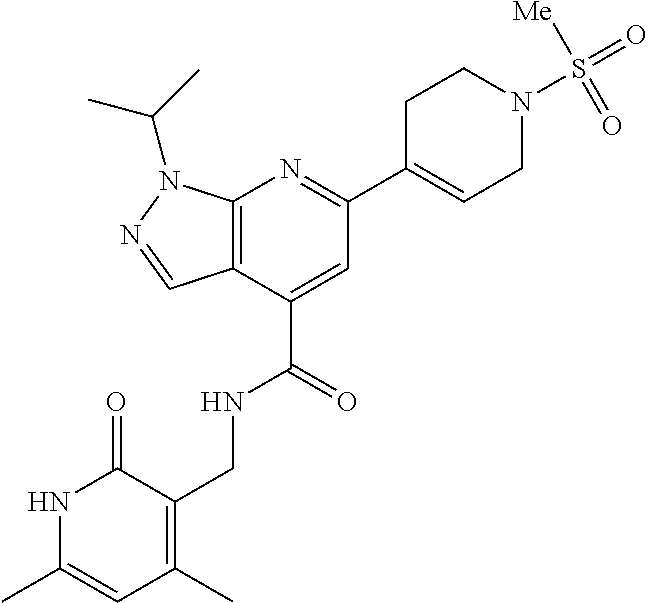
C12=C(C(C(=O)NCC3=C(C)C=C(C)NC3=O)=CC(C3=CCN(S(=O)([Me])=O)CC3)=N1)C=NN2C(C)C
